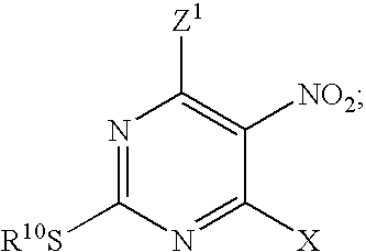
N1=C([R10S])N=C([X])C([NO2])=C1[Z1]
